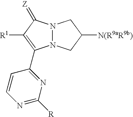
N12N(CC([N(R9aR9b)])C1)C(C1=NC([R])=NC=C1)=C([R1])C2=[Z]
